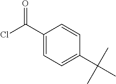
ClC(C1=CC=C(C(C)(C)C)C=C1)=O
